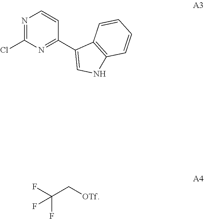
N1C2=C(C=CC=C2)C(C2=NC(Cl)=NC=C2)=C1.FC(C[OTf])(F)F
